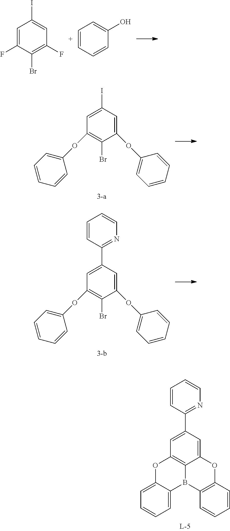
C1=C(F)C(Br)=C(F)C=C1I.C1=CC=CC(O)=C1.C1=C(I)C=C(OC2=CC=CC=C2)C(Br)=C1OC1=CC=CC=C1.C1=C(C2=NC=CC=C2)C=C(OC2=CC=CC=C2)C(Br)=C1OC1=CC=CC=C1.C1=C(C2=NC=CC=C2)C=C2C3=C1OC1=CC=CC=C1B3C1=C(O2)C=CC=C1
